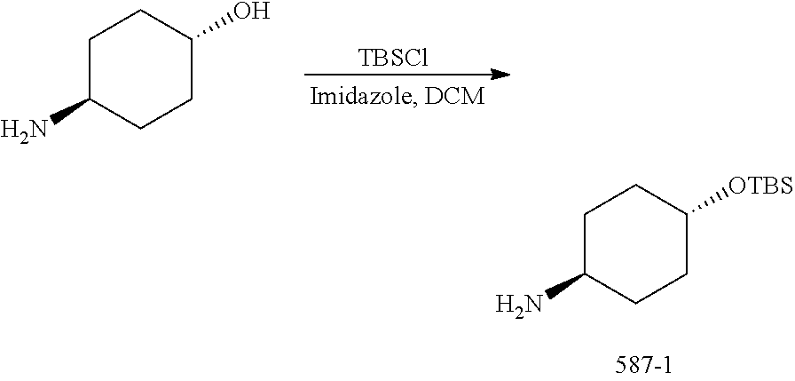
C1C(N)CCC(O)C1.[TBSCl].C1C(N)CCC([OTBS])C1
